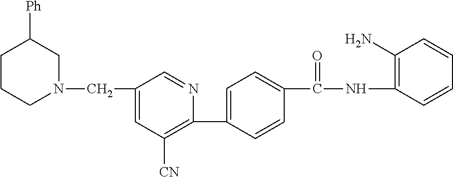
N1(CC2=CC([CN])=C(C3=CC=C(C(NC4=C(N)C=CC=C4)=O)C=C3)N=C2)CC([Ph])CCC1
